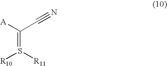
C(=S([R10])[R11])([A])C#N
